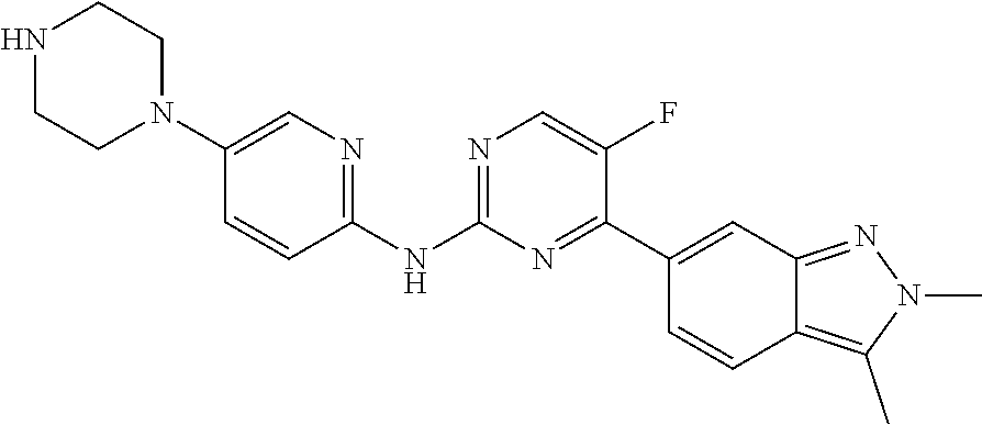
C1(NC2=NC=C(N3CCNCC3)C=C2)=NC=C(F)C(C2=CC3=NN(C)C(C)=C3C=C2)=N1
